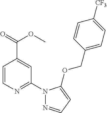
C1=CN=C(N2N=CC=C2OCC2=CC=C([CF3])C=C2)C=C1C(=O)OC
